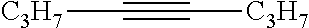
[C3H7]C#C[C3H7]
